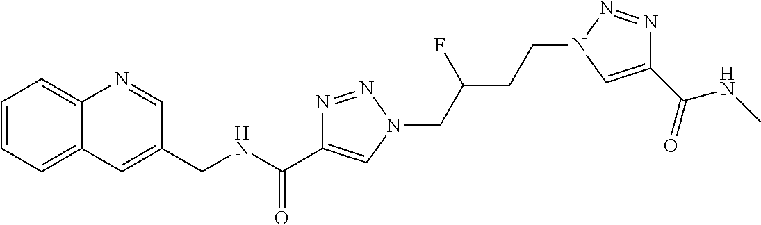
C1=CC=C2C(=C1)N=CC(CNC(C1=CN(CC(CCN3C=C(C(=O)NC)N=N3)F)N=N1)=O)=C2
